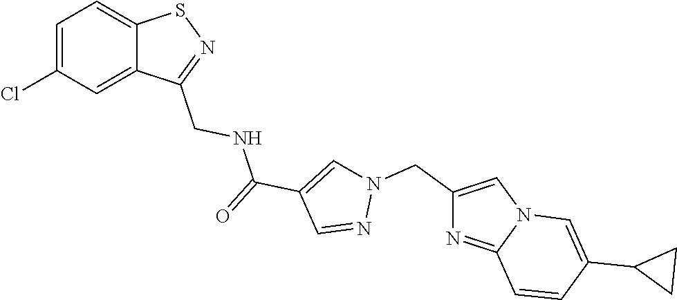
C1=C(Cl)C=C2C(=C1)SN=C2CNC(C1=CN(CC2=CN3C(=N2)C=CC(C2CC2)=C3)N=C1)=O
